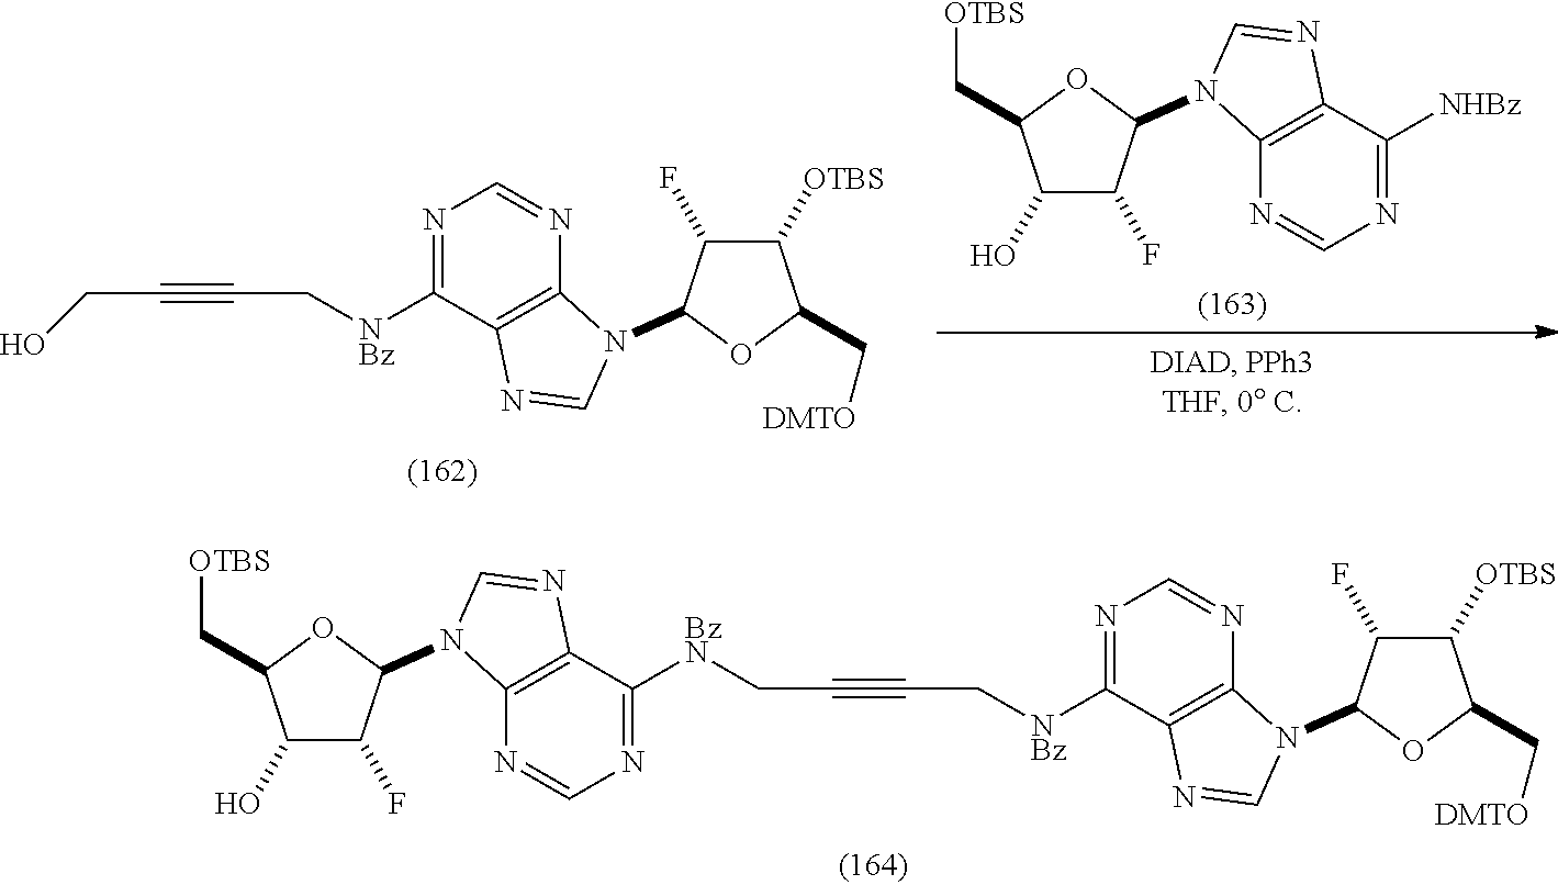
N1=C([NBz]CC#CCO)C2=C(N=C1)N(C1C(F)C([OTBS])C(C[DMTO])O1)C=N2.N1=C([NHBz])C2=C(N=C1)N(C1C(F)C(O)C(C[OTBS])O1)C=N2.N1=C([BzN]CC#CC[NBz]C2=NC=NC3=C2N=CN3C2C(F)C([OTBS])C(C[DMTO])O2)C2=C(N=C1)N(C1C(F)C(O)C(C[OTBS])O1)C=N2
